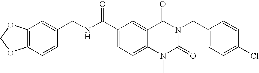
C1=CC(CNC(C2=CC=C3C(=C2)C(=O)N(CC2=CC=C(Cl)C=C2)C(=O)N3C)=O)=CC2=C1OCO2
